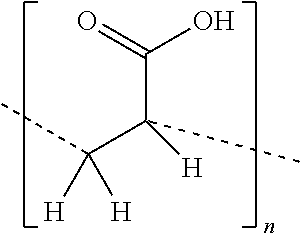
C(C([H])(C(C)([H])[H])C)(=O)O
